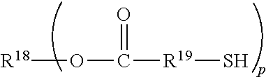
[R18]OC([R19]S)=O
